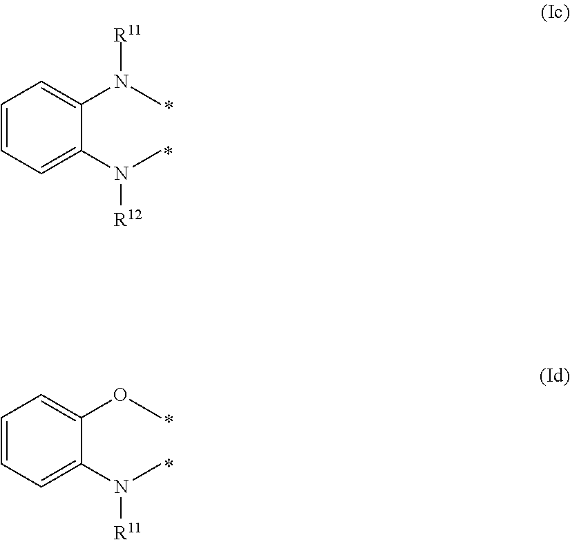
C1=CC=C(N(C)[R12])C(N(C)[R11])=C1.C1=CC=C(N(C)[R11])C(OC)=C1
